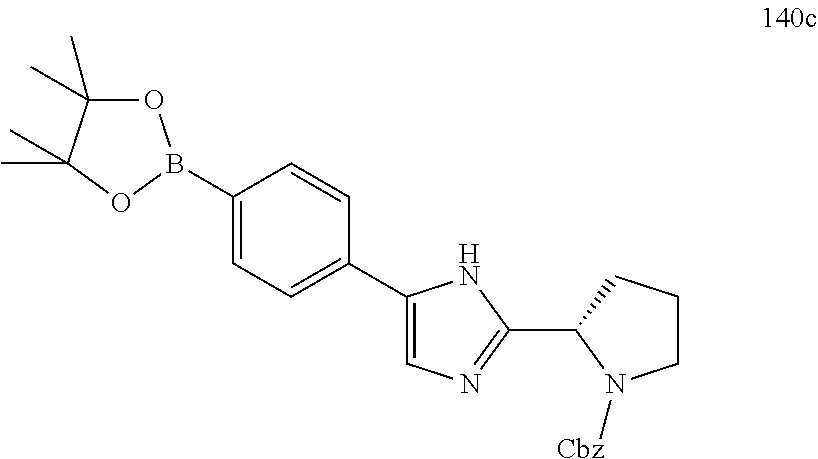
O1C(C)(C)C(C)(C)OB1C1=CC=C(C2=CN=C(C3CCCN3[Cbz])N2)C=C1
